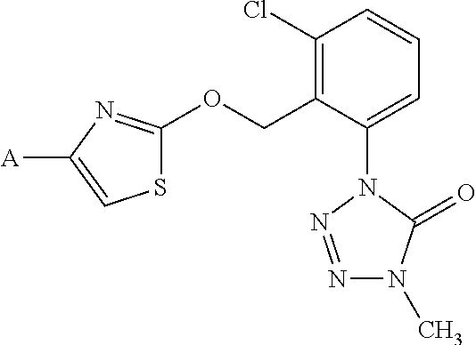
C1(Cl)=C(COC2=NC([A])=CS2)C(N2C(=O)N(C)N=N2)=CC=C1
